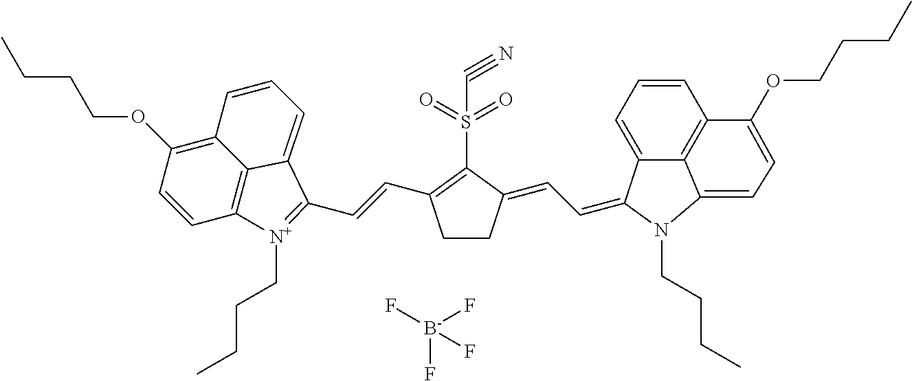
C(S(C1=C(C=CC2=[N+](CCCC)C3=C4C(=C(OCCCC)C=C3)C=CC=C42)CCC1=CC=C1C2=CC=CC3=C2C(=CC=C3OCCCC)N1CCCC)(=O)=O)#N.[B-](F)(F)(F)F
